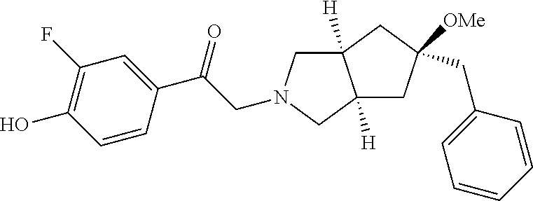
C12([H])CN(CC(C3=CC(F)=C(O)C=C3)=O)CC1([H])CC([OMe])(CC1=CC=CC=C1)C2
